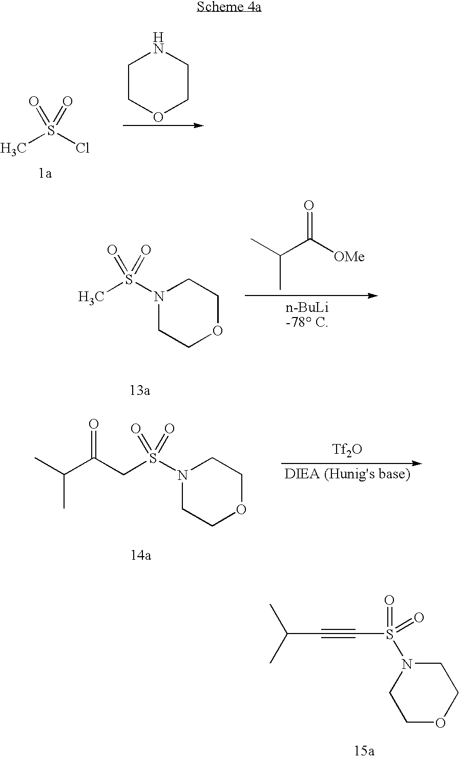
CS(Cl)(=O)=O.C1COCCN1.C(C([OMe])=O)(C)C.CS(N1CCOCC1)(=O)=O.[Tf2O].C(C(CS(N1CCOCC1)(=O)=O)=O)(C)C.CC(C)C#CS(=O)(=O)N1CCOCC1
